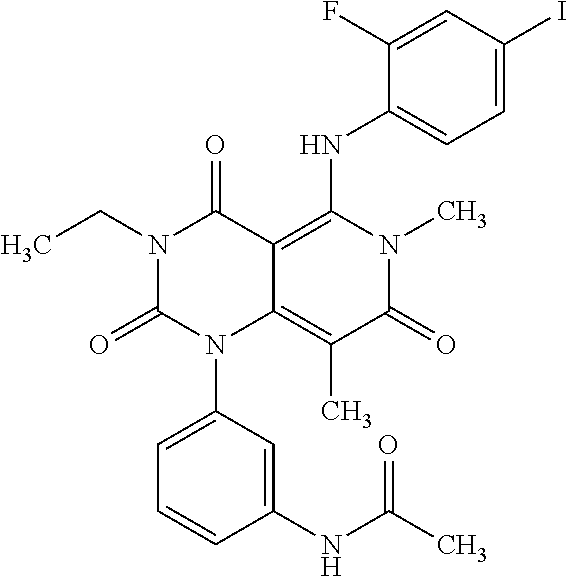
N1(CC)C(=O)N(C2=CC=CC(NC(C)=O)=C2)C2=C(C)C(=O)N(C)C(NC3=CC=C(I)C=C3F)=C2C1=O
